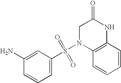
N1(S(C2=CC=CC(N)=C2)(=O)=O)C2=C(NC(=O)C1)C=CC=C2
